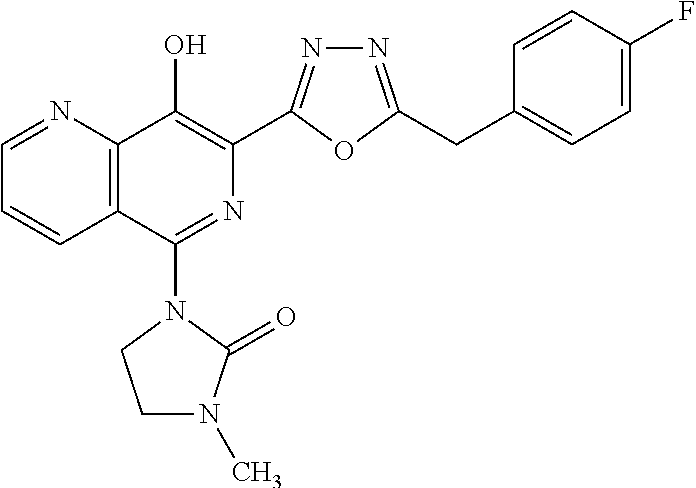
C1=NC2=C(C=C1)C(N1CCN(C)C1=O)=NC(C1=NN=C(CC3=CC=C(F)C=C3)O1)=C2O
